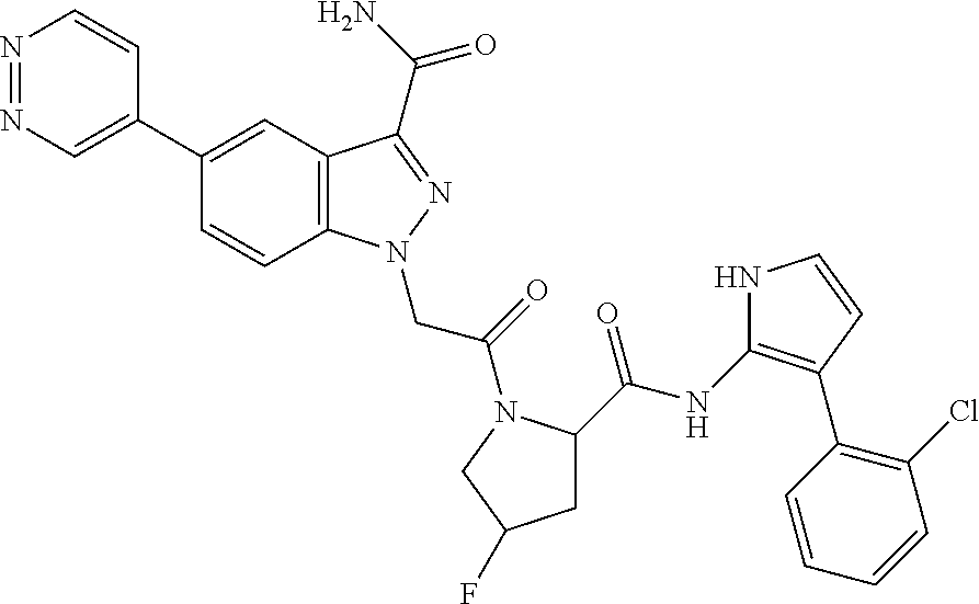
N1=NC=C(C2=CC3=C(C=C2)N(CC(=O)N2C(C(NC4=C(C5=C(Cl)C=CC=C5)C=CN4)=O)CC(F)C2)N=C3C(N)=O)C=C1
